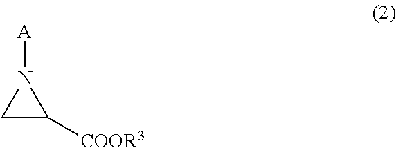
C1C([COOR3])N1[A]
